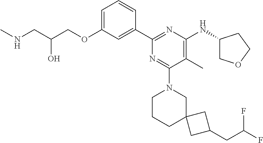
C1=C(OCC(CNC)O)C=C(C2=NC(NC3COCC3)=C(C)C(N3CCCC4(C3)CC(CC(F)F)C4)=N2)C=C1
